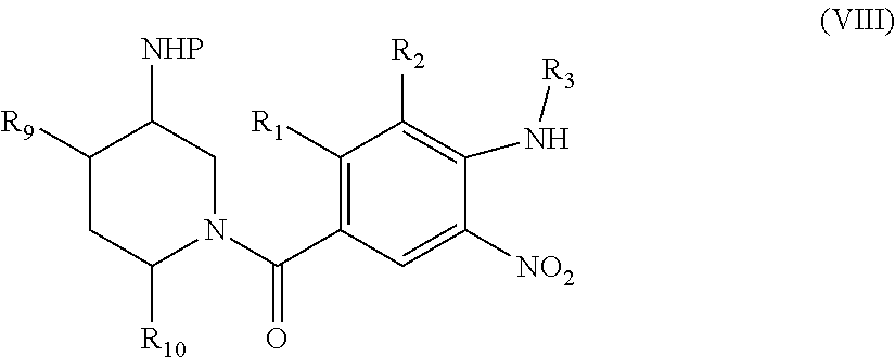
C1([R1])=C(C(N2CC([NHP])C([R9])CC2[R10])=O)C=C([NO2])C(N[R3])=C1[R2]
